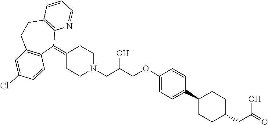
C1(=C2C3=C(CCC4=C2C=CC(Cl)=C4)C=CC=N3)CCN(CC(COC2=CC=C(C3CCC(CC(=O)O)CC3)C=C2)O)CC1
